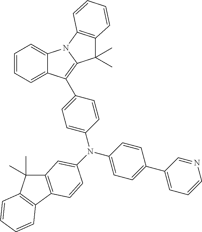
C12=CC=CC=C1C(C1=CC=C(N(C3=CC=C(C4=CC=CN=C4)C=C3)C3=CC4=C(C5=C(C4(C)C)C=CC=C5)C=C3)C=C1)=C1N2C2=C(C1(C)C)C=CC=C2
